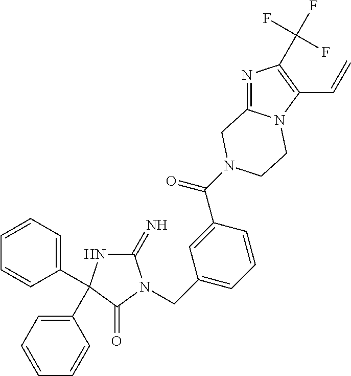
C1(=N)NC(C2=CC=CC=C2)(C2=CC=CC=C2)C(=O)N1CC1=CC=CC(C(=O)N2CC3=NC(C(F)(F)F)=C(C=C)N3CC2)=C1
